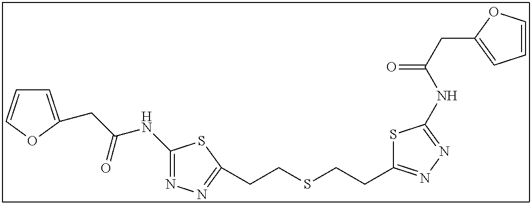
C1=C(CC(NC2=NN=C(CCSCCC3=NN=C(NC(CC4=CC=CO4)=O)S3)S2)=O)OC=C1
